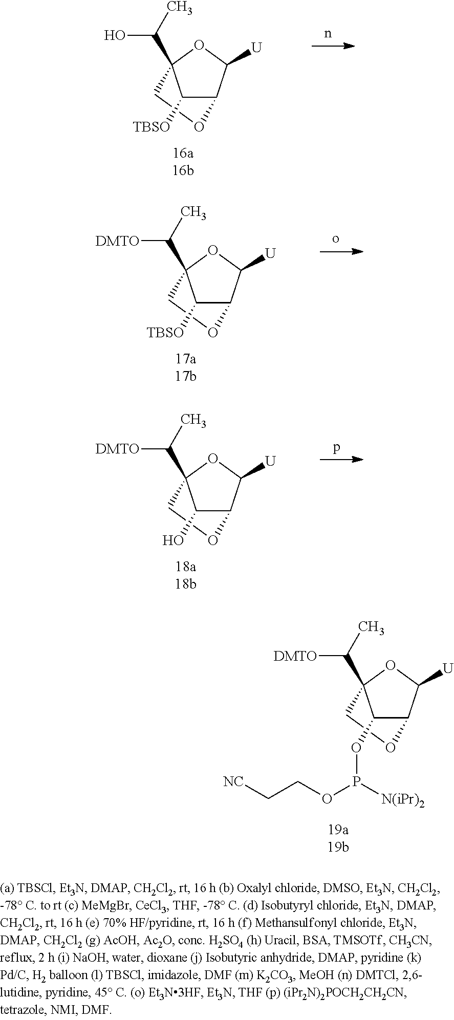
C12C([U])OC(C(C)[DMTO])(CO1)C2OP(OCC[NC])[N(iPr)2].C12C([U])OC(C(C)O)(CO1)C2[TBSO].C12C([U])OC(C(C)[DMTO])(CO1)C2[TBSO].C12C([U])OC(C(C)[DMTO])(CO1)C2O
